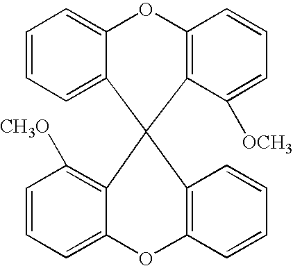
C1=CC=C2C(=C1)OC1=C(C([OCH3])=CC=C1)C21C2=C([CH3O])C=CC=C2OC2=C1C=CC=C2
